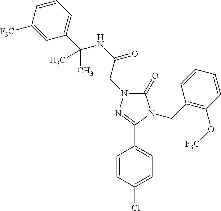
C1(=O)N(CC(NC(C2=CC=CC([F3C])=C2)(C)C)=O)N=C(C2=CC=C(Cl)C=C2)N1CC1=C(O[F3C])C=CC=C1
